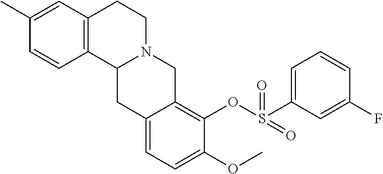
C1=CC2=C(C=C1C)CCN1C2CC2=CC=C(OC)C(OS(=O)(=O)C3=CC=CC(F)=C3)=C2C1
